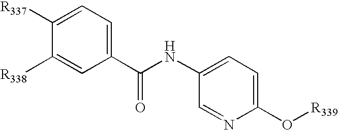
C1(NC(C2=CC=C([R337])C([R338])=C2)=O)=CC=C(O[R339])N=C1
